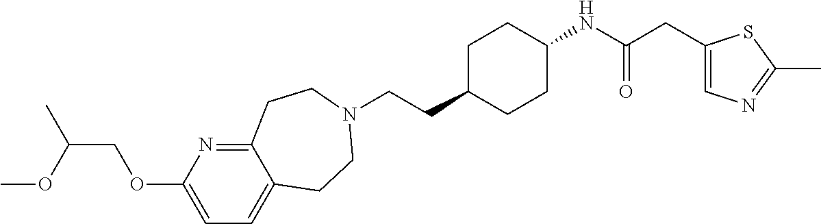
C(CC1CCC(NC(CC2=CN=C(C)S2)=O)CC1)N1CCC2=CC=C(OCC(OC)C)N=C2CC1
